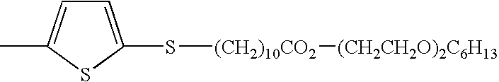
S([(CH2)10CO2][(CH2CH2O)2C6H13])C1=CC=C(C)S1
